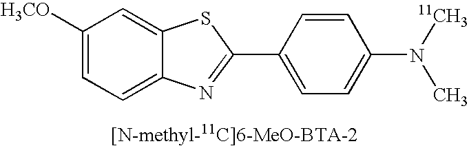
C1([H3CO])=CC=C2C(=C1)SC(C1=CC=C(N([11CH3])C)C=C1)=N2
